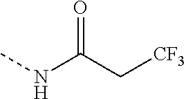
C(C(NC)=O)[CF3]
